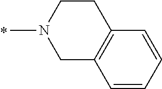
N1(C)CC2=C(CC1)C=CC=C2
